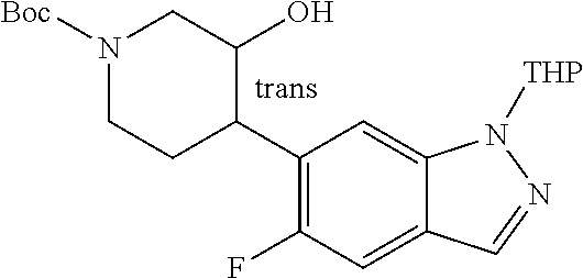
C1(C2C(O)CN([Boc])CC2)=C(F)C=C2C(=C1)N([THP])N=C2
